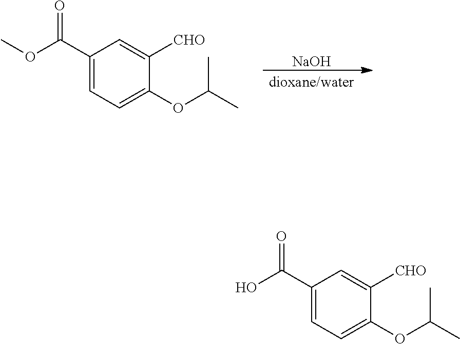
C1(C(O)=O)=CC=C(OC(C)C)C([CHO])=C1.C1(C(OC)=O)=CC=C(OC(C)C)C([CHO])=C1.[NaOH].[dioxane/water]
